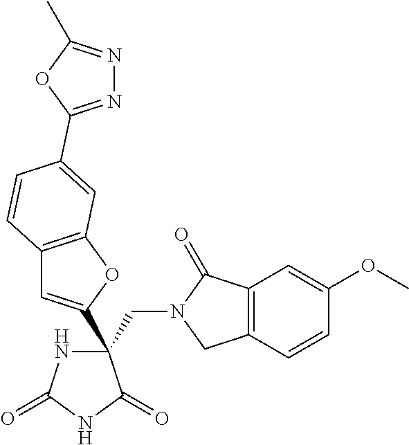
C(C1(C2=CC3=C(O2)C=C(C2=NN=C(C)O2)C=C3)NC(=O)NC1=O)N1CC2=C(C1=O)C=C(OC)C=C2
